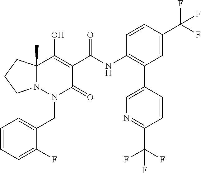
C1=CC=C(F)C(CN2C(=O)C(C(=O)NC3=C(C4=CN=C(C(F)(F)F)C=C4)C=C(C(F)(F)F)C=C3)=C(O)C3(C)N2CCC3)=C1
